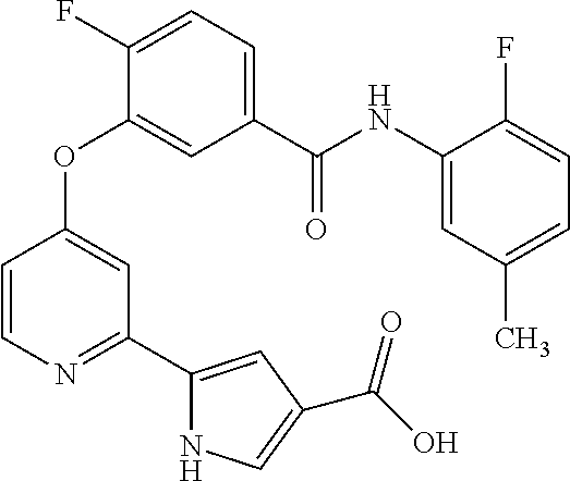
C1(C(NC2=CC(C)=CC=C2F)=O)=CC=C(F)C(OC2=CC(C3=CC(C(=O)O)=CN3)=NC=C2)=C1
